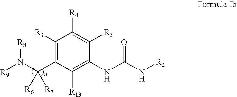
C1([R3])=C(C(N([R9])[R8])([R6])[R7])C([R13])=C(NC(N[R2])=O)C([R5])=C1[R4]
